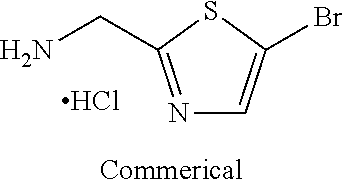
N1=C(CN)SC(Br)=C1.Cl.[Commerical]
